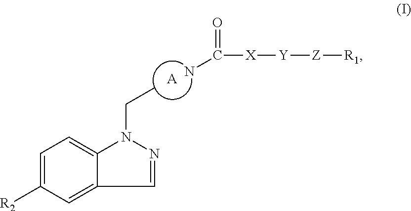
C1=C([R2])C=C2C(=C1)N(CC)N=C2.[A].C([X][Y][Z][R1])(=O)N
